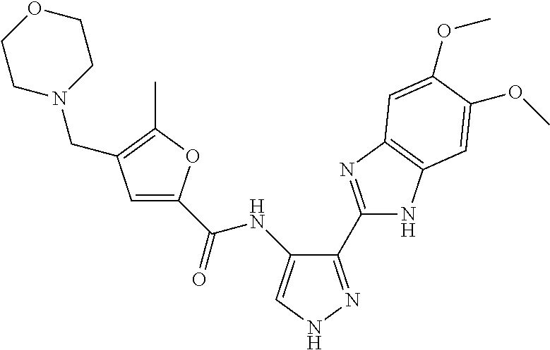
C1(C2=NC3=C(N2)C=C(OC)C(OC)=C3)=NNC=C1NC(C1=CC(CN2CCOCC2)=C(C)O1)=O
